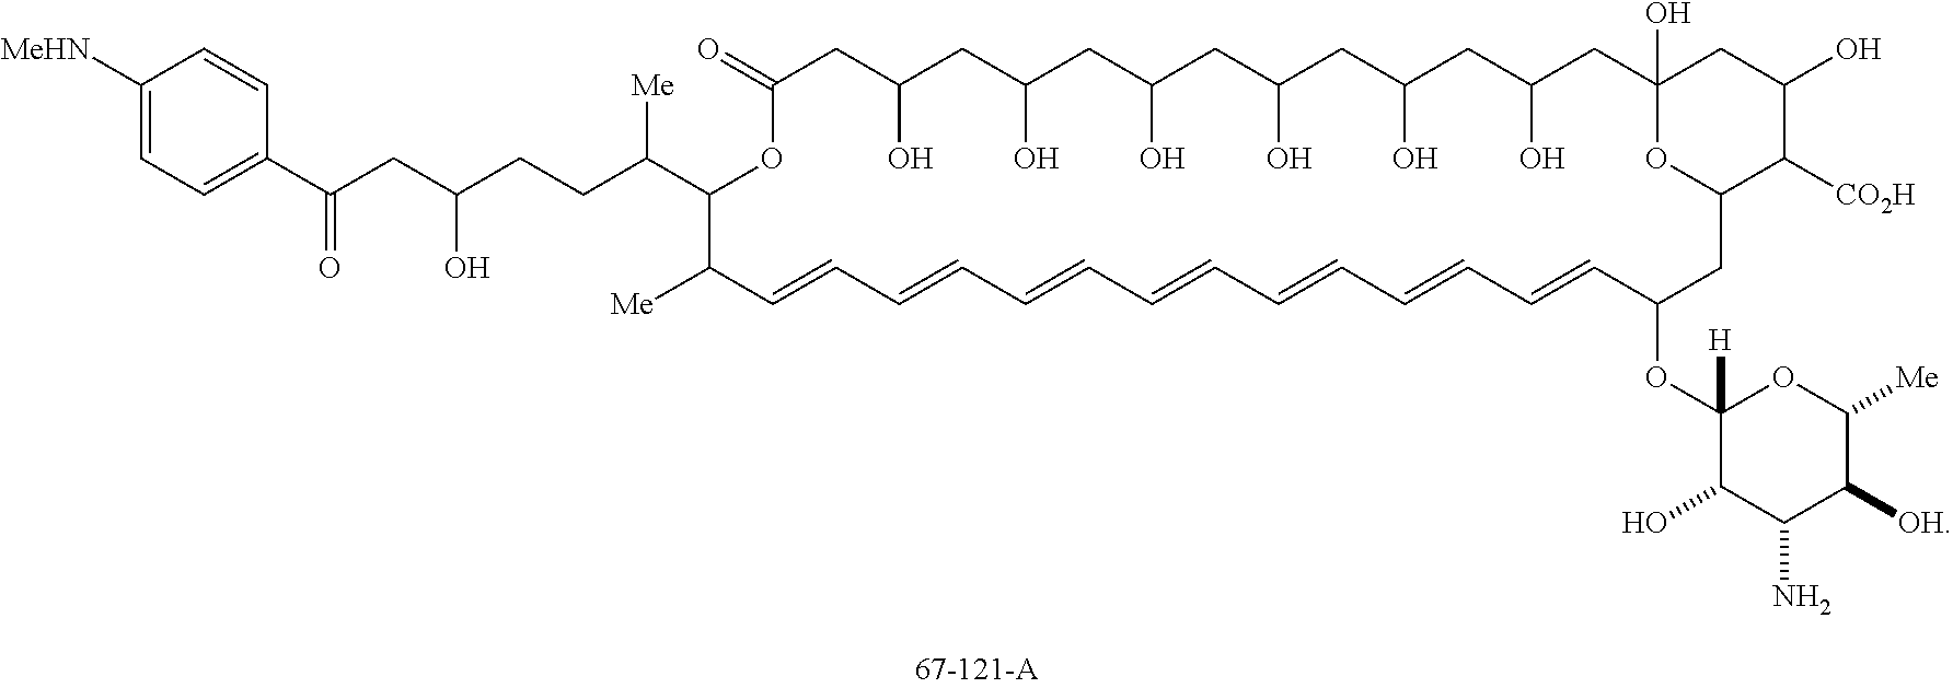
[Me]C1C=CC=CC=CC=CC=CC=CC=CC(OC2([H])C(O)C(N)C([OH])C([Me])O2)CC2C([CO2H])C(O)CC(O)(O2)CC(O)CC(O)CC(O)CC(O)CC(O)CC(O)CC(=O)OC1C(CCC(CC(C1=CC=C([MeHN])C=C1)=O)O)[Me]
